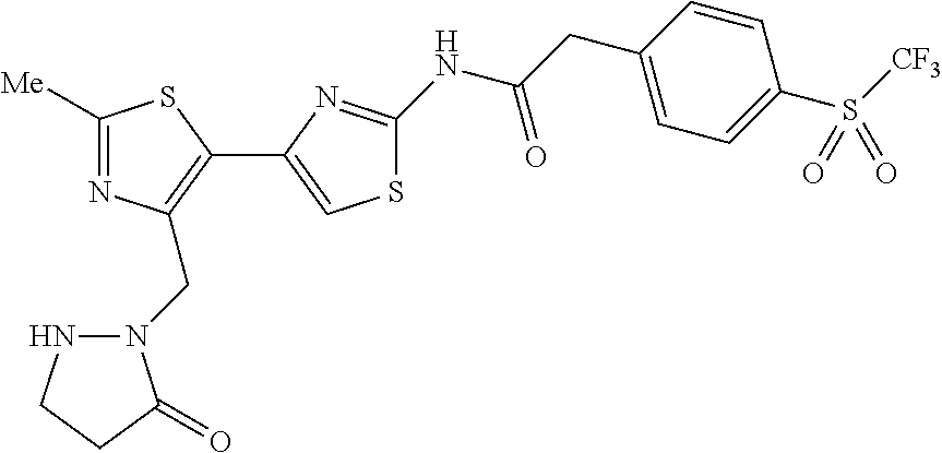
C1([Me])=NC(CN2NCCC2=O)=C(C2=CSC(NC(CC3=CC=C(S([CF3])(=O)=O)C=C3)=O)=N2)S1
